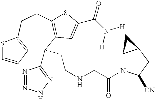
C12=C(CCC3=C(C1(C1=NNN=N1)CCNCC(=O)N1C4C(CC1[CN])C4)C=C(C(N([H])[H])=O)S3)SC=C2
